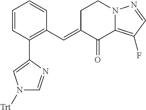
C1=CC(C2=CN([Trt])C=N2)=C(C=C2C(=O)C3=C(F)C=NN3CC2)C=C1
